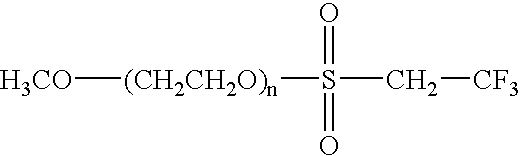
[(CH2CH2O)n]([H3CO])S(=O)(=O)C[CF3]
